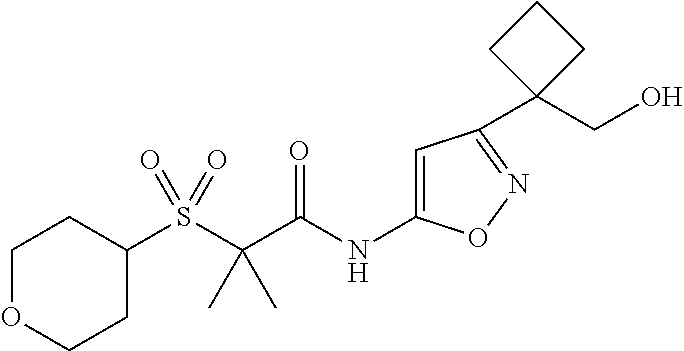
C1(S(C(C(NC2=CC(C3(CO)CCC3)=NO2)=O)(C)C)(=O)=O)CCOCC1
